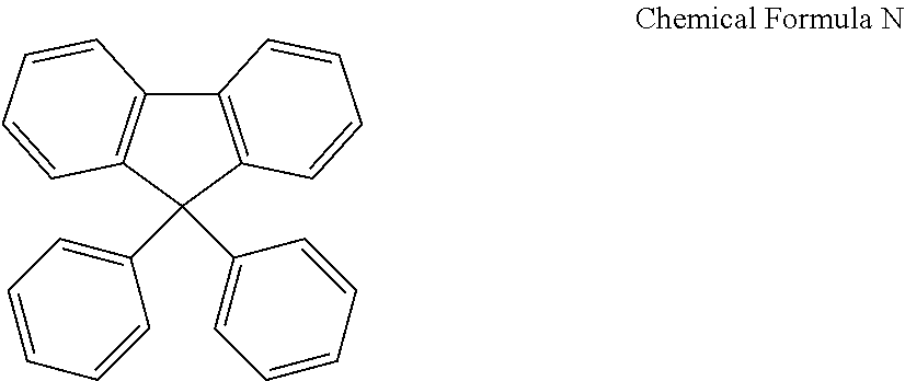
C12=C(C(C3=CC=CC=C3)(C3=CC=CC=C3)C3=C1C=CC=C3)C=CC=C2
